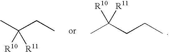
CC(CC)([R10])[R11].CC(CCC)([R10])[R11]
